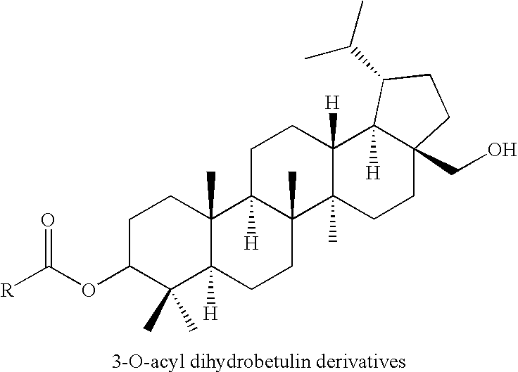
C1C(OC([R])=O)C(C)(C)C2([H])C(C)(C1)C1([H])C(C)(CC2)C2(C)C([H])(CC1)C1([H])C(CO)(CC2)CCC1C(C)C
